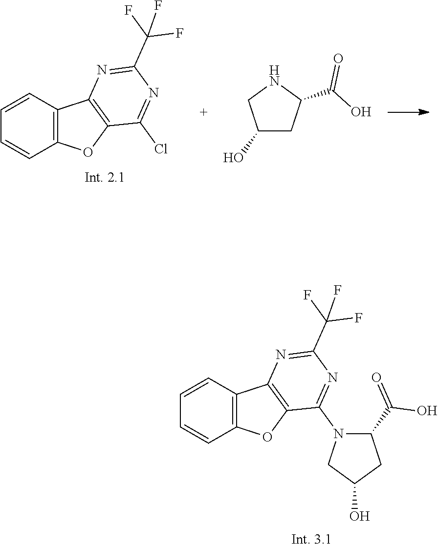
C12=C(C=CC=C1)C1=C(O2)C(Cl)=NC(C(F)(F)F)=N1.C1(O)CC(C(O)=O)NC1.C12=C(C=CC=C1)C1=C(O2)C(N2C(C(O)=O)CC(O)C2)=NC(C(F)(F)F)=N1
